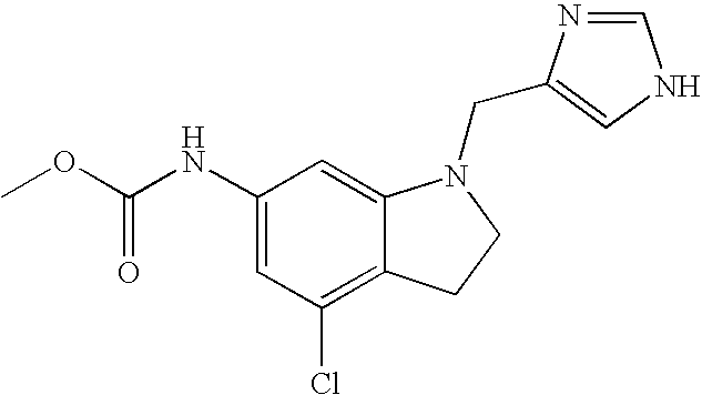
C1(NC(OC)=O)=CC(Cl)=C2C(=C1)N(CC1=CNC=N1)CC2
